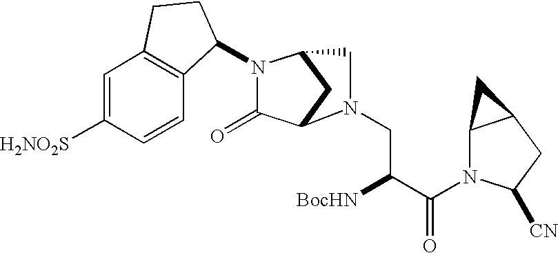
C1(=O)C2CC(CN2CC([BocHN])C(=O)N2C3C(CC2[CN])C3)N1C1C2=C(C=C([H2NO2S])C=C2)CC1
